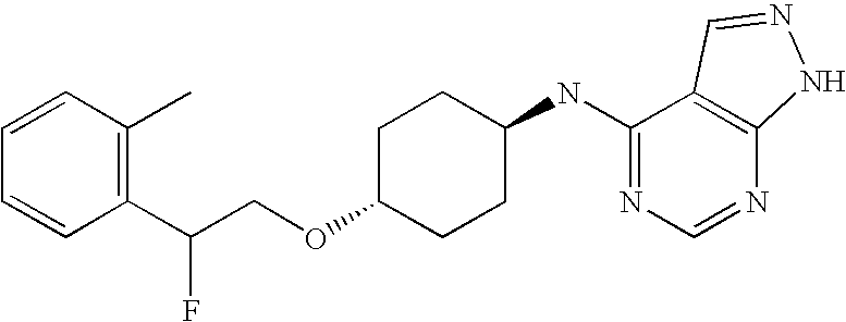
C1=CC(C)=C(C(COC2CCC(NC3=NC=NC4=C3C=NN4)CC2)F)C=C1
